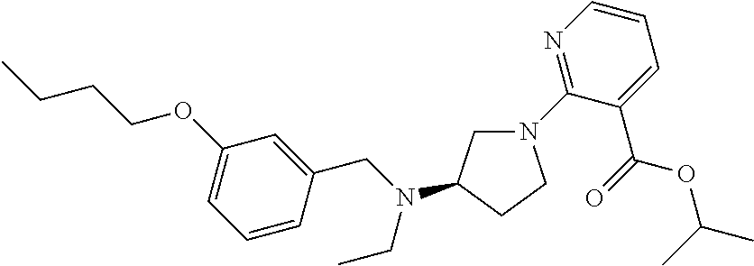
N1(C2=NC=CC=C2C(=O)OC(C)C)CC(N(CC2=CC(OCCCC)=CC=C2)CC)CC1
